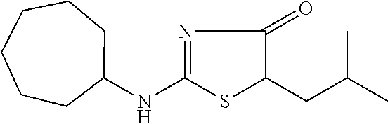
N1=C(NC2CCCCCC2)SC(CC(C)C)C1=O
